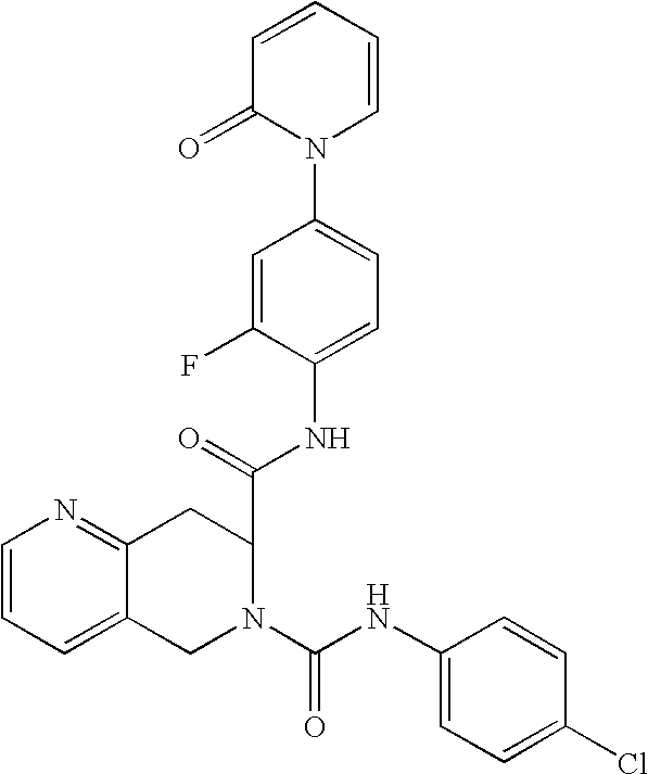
C1=CC=C2C(=N1)CC(C(NC1=CC=C(N3C=CC=CC3=O)C=C1F)=O)N(C(NC1=CC=C(Cl)C=C1)=O)C2
